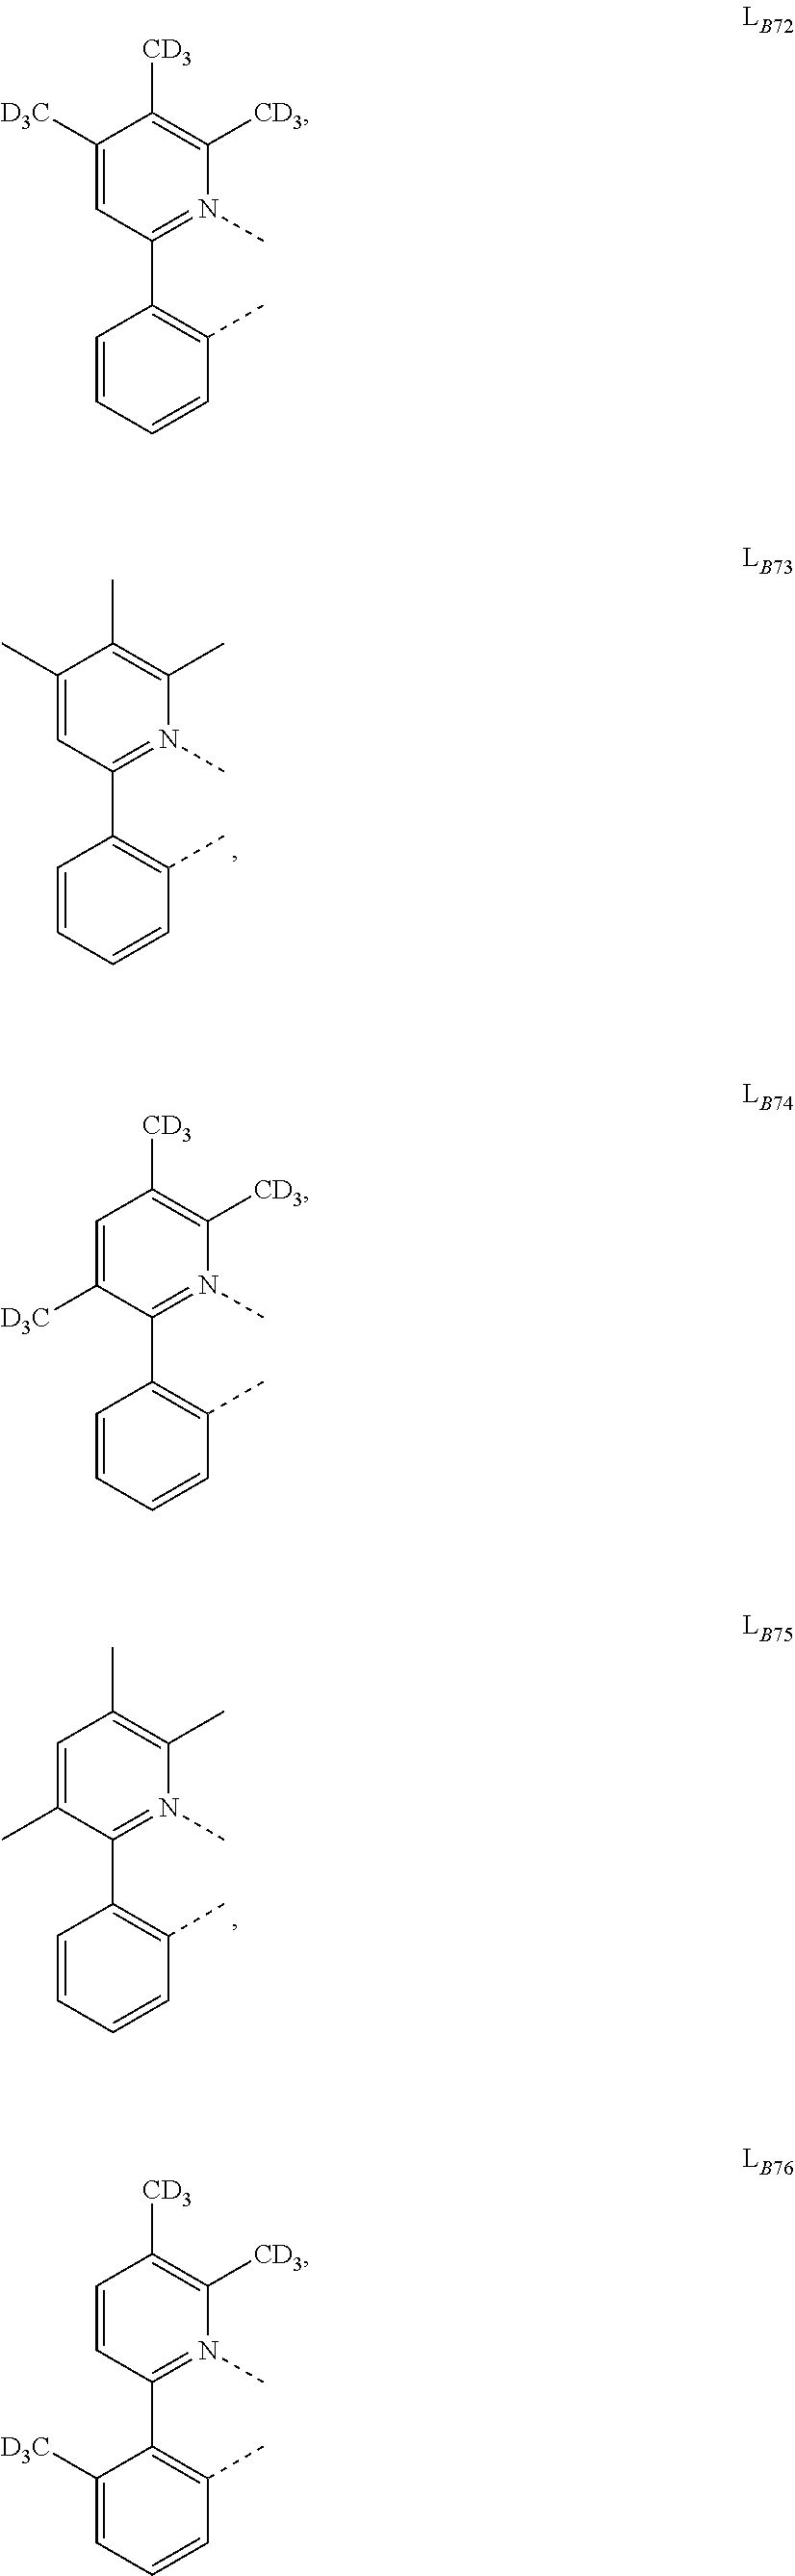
C1(C)=CC(C2=C(C)C=CC=C2)=N(C)C(C)=C1C.C1=C(C)C(C2=C(C)C=CC=C2)=N(C)C(C)=C1C.C1([D3C])=CC(C2=C(C)C=CC=C2)=N(C)C([CD3])=C1[CD3].C1=C([D3C])C(C2=C(C)C=CC=C2)=N(C)C([CD3])=C1[CD3].C1=CC(C2=C(C)C=CC=C2[D3C])=N(C)C([CD3])=C1[CD3]
